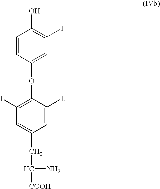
C1=CC(OC2=C(I)C=C(CC(N)[COOH])C=C2I)=CC(I)=C1O
